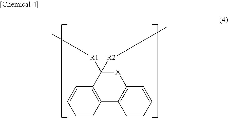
C12=C(C3=C([X]C1([R1]C)[R2]C)C=CC=C3)C=CC=C2
